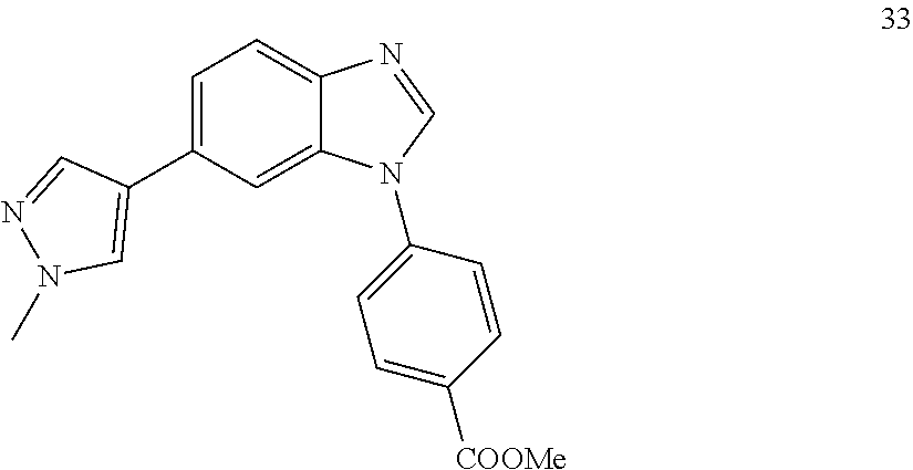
C1=C(C2=CN(C)N=C2)C=C2C(=C1)N=CN2C1=CC=C([COOMe])C=C1
